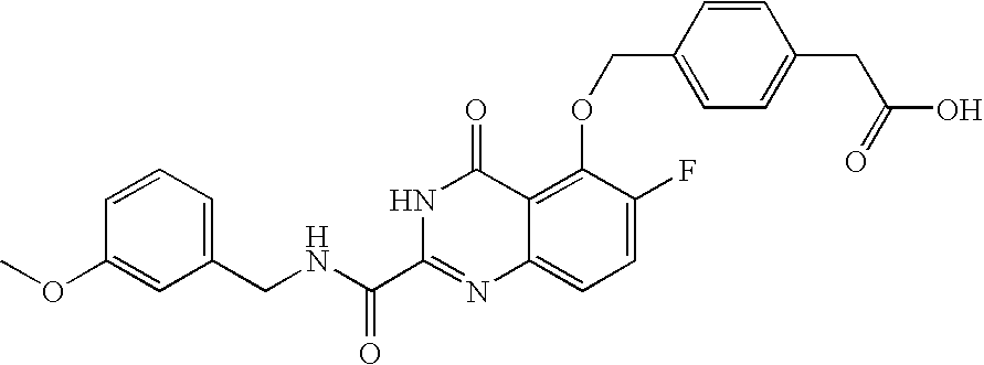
C1(CNC(C2=NC3=CC=C(F)C(OCC4=CC=C(CC(=O)O)C=C4)=C3C(=O)N2)=O)=CC=CC(OC)=C1
